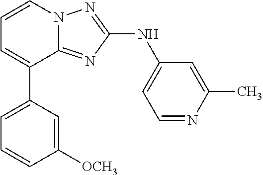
N(C1=NN2C(=N1)C(C1=CC=CC([OCH3])=C1)=CC=C2)C1=CC=NC(C)=C1
